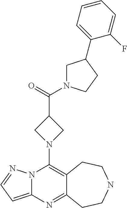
N12C(=CC=N1)N=C1C(=C2N2CC(C(=O)N3CC(C4=CC=CC=C4F)CC3)C2)CCNCC1
